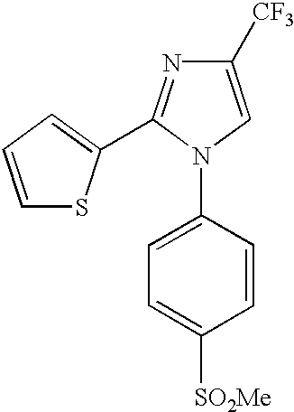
C1([CF3])=CN(C2=CC=C([SO2Me])C=C2)C(C2=CC=CS2)=N1
